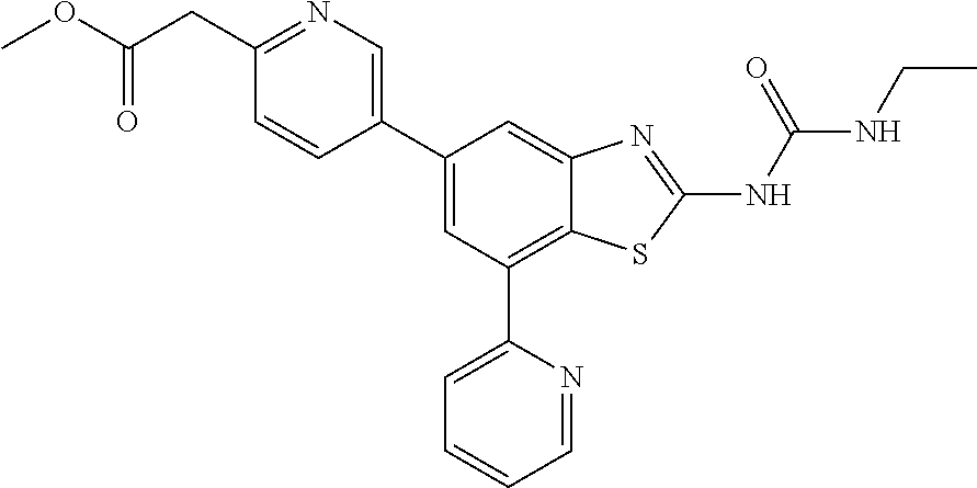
C1(CC(OC)=O)=NC=C(C2=CC(C3=CC=CC=N3)=C3C(=C2)N=C(NC(NCC)=O)S3)C=C1
